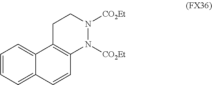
C1=CC=C2C(=C1)C1=C(C=C2)N([CO2Et])N([CO2Et])CC1
